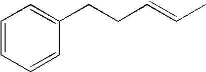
C1=CC=CC(CCC=CC)=C1
